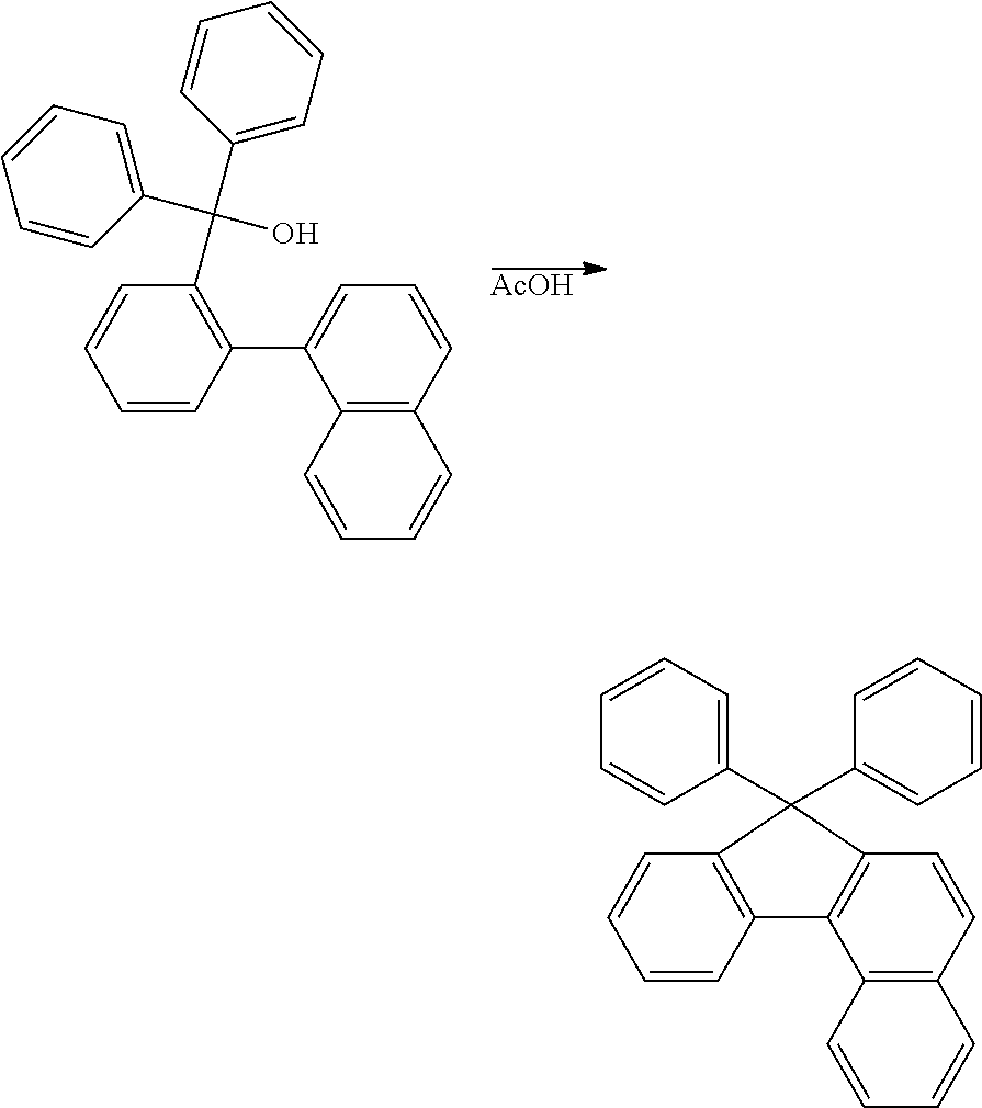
[AcOH].C12=C(C=CC=C1C1=C(C(C3=CC=CC=C3)(O)C3=CC=CC=C3)C=CC=C1)C=CC=C2.C12=C(C=CC3=C1C1=C(C=CC=C1)C3(C1=CC=CC=C1)C1=CC=CC=C1)C=CC=C2
